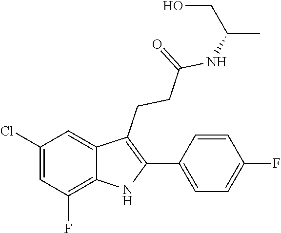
N(C(CCC1=C(C2=CC=C(F)C=C2)NC2=C(F)C=C(Cl)C=C12)=O)C(C)CO
